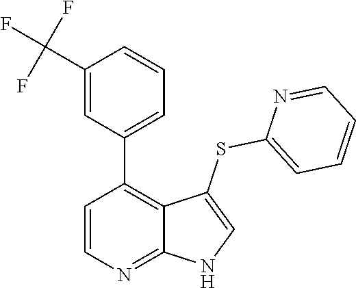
C1=CN=C2C(=C1C1=CC=CC(C(F)(F)F)=C1)C(SC1=CC=CC=N1)=CN2
